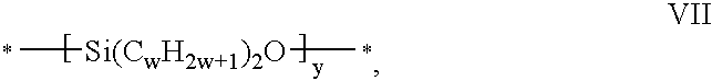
C[Si(CwH2w+1)2O]C
